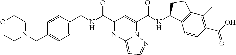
C(NC(C1=NC2=CC=NN2C(C(NC2C3=C(C(C)=C(C(O)=O)C=C3)CC2)=O)=C1)=O)C1=CC=C(CN2CCOCC2)C=C1
